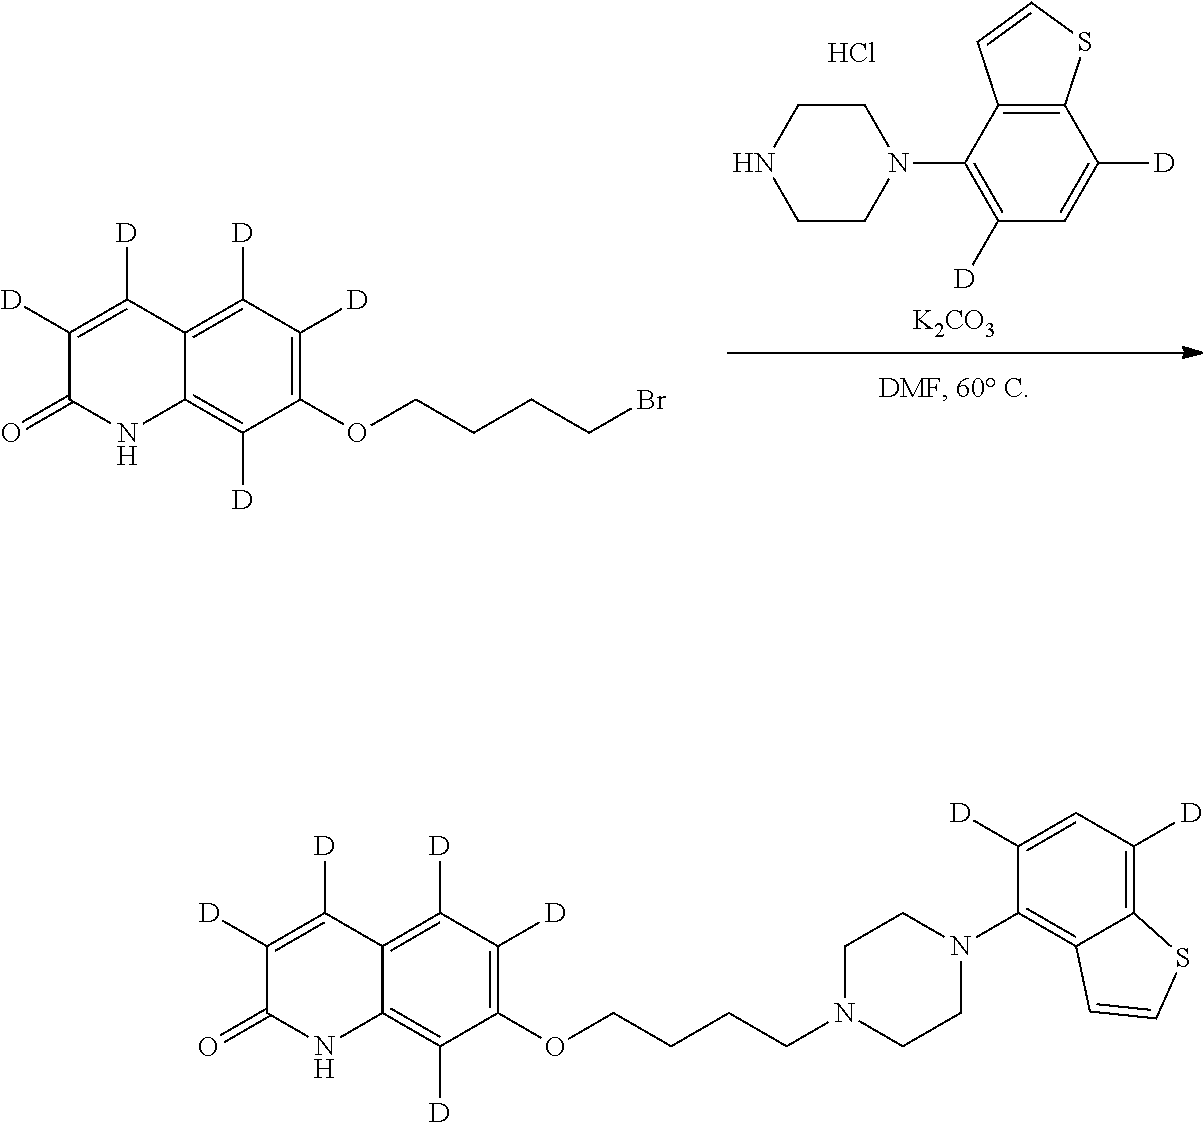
C1([D])=C2C(=C([D])C(OCCCCBr)=C1[D])NC(=O)C([D])=C2[D].[K2CO3].Cl.C1CNCCN1C1=C([D])C=C([D])C2=C1C=CS2.N1(CCCCOC2=C([D])C([D])=C3C(=C2[D])NC(=O)C([D])=C3[D])CCN(C2=C3C(=C([D])C=C2[D])SC=C3)CC1
